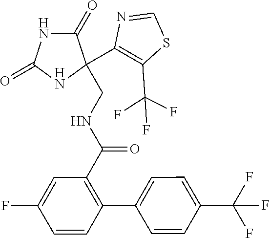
C1=C(F)C=CC(C2=CC=C(C(F)(F)F)C=C2)=C1C(=O)NCC1(C2=C(C(F)(F)F)SC=N2)C(=O)NC(=O)N1
